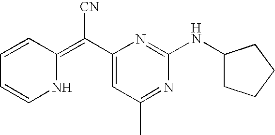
C1=CC(=C(C2=CC(C)=NC(NC3CCCC3)=N2)[CN])NC=C1
